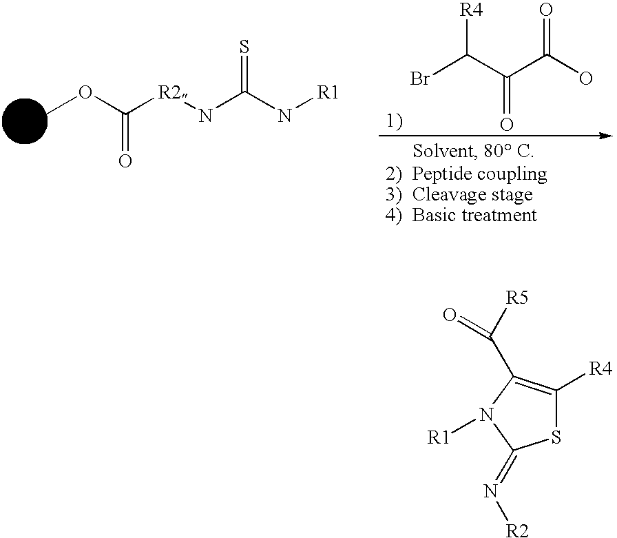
BrC(C(C(O)=O)=O)[R4].COC([R2]NC(N[R1])=S)=O.S1C([R4])=C(C([R5])=O)N([R1])C1=N[R2]
